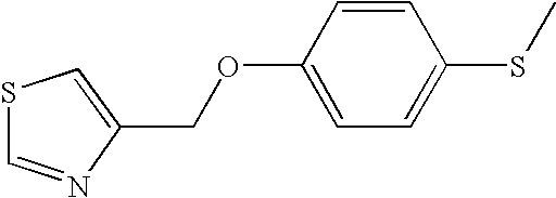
S1C=NC(COC2=CC=C(SC)C=C2)=C1
